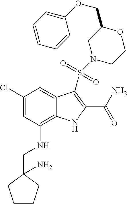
C1(Cl)=CC(NCC2(N)CCCC2)=C2C(=C1)C(S(N1CCOC(COC3=CC=CC=C3)C1)(=O)=O)=C(C(N)=O)N2
